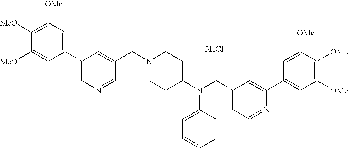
C1([OMe])=C([MeO])C([MeO])=CC(C2=CN=CC(CN3CCC(N(CC4=CC=NC(C5=CC([OMe])=C([OMe])C([OMe])=C5)=C4)C4=CC=CC=C4)CC3)=C2)=C1.[3HCl]
